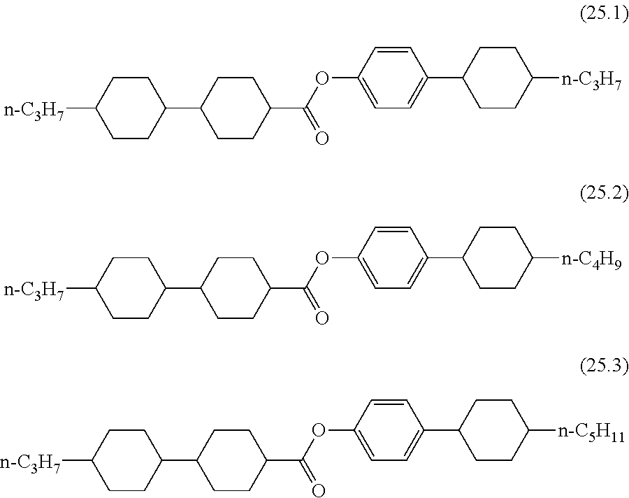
C1CC([n-C3H7])CCC1C1CCC(C(OC2=CC=C(C3CCC([n-C3H7])CC3)C=C2)=O)CC1.C1CC([n-C3H7])CCC1C1CCC(C(OC2=CC=C(C3CCC([n-C4H9])CC3)C=C2)=O)CC1.C1CC([n-C3H7])CCC1C1CCC(C(OC2=CC=C(C3CCC([n-C5H11])CC3)C=C2)=O)CC1
